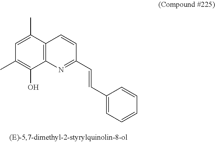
C12=C(C(C)=CC(C)=C1O)C=CC(C=CC1=CC=CC=C1)=N2
